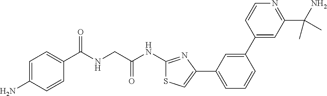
C1=C(N)C=CC(C(NCC(NC2=NC(C3=CC=CC(C4=CC(C(C)(C)N)=NC=C4)=C3)=CS2)=O)=O)=C1
